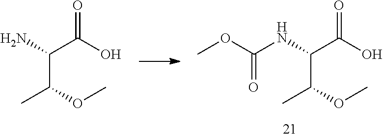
C(C(O)=O)(NC(OC)=O)C(OC)C.C(C(O)=O)(N)C(OC)C
